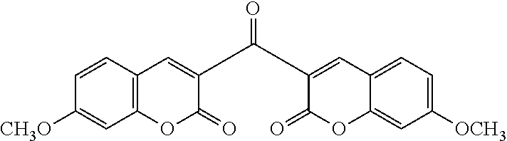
C12=C(C=CC([CH3O])=C1)C=C(C(C1=CC3=CC=C([OCH3])C=C3OC1=O)=O)C(=O)O2
